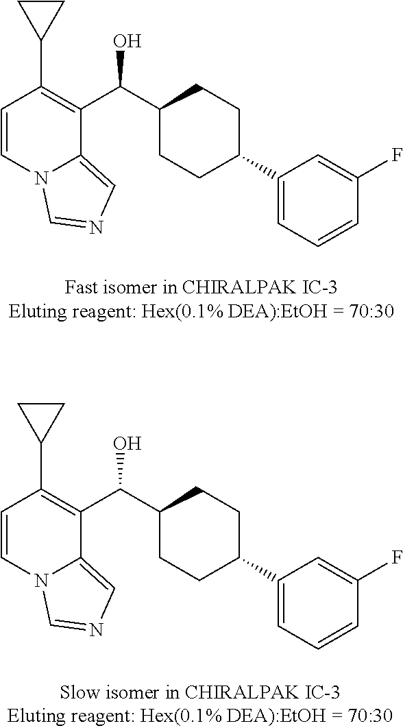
C1=CN2C(=CN=C2)C(C(C2CCC(C3=CC=CC(F)=C3)CC2)O)=C1C1CC1.C1=CN2C(=CN=C2)C(C(C2CCC(C3=CC=CC(F)=C3)CC2)O)=C1C1CC1
